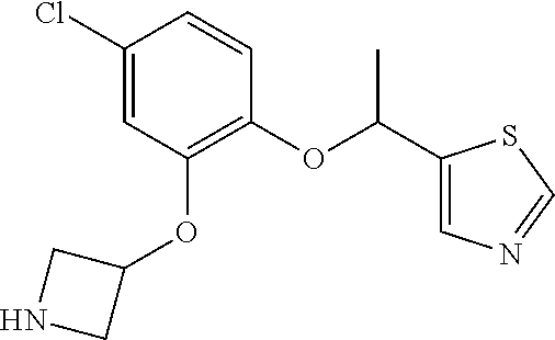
C1(Cl)=CC(OC2CNC2)=C(OC(C)C2=CN=CS2)C=C1
